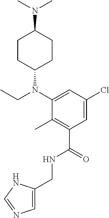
C1(CNC(C2=C(C)C(N(C3CCC(N(C)C)CC3)CC)=CC(Cl)=C2)=O)=CN=CN1
